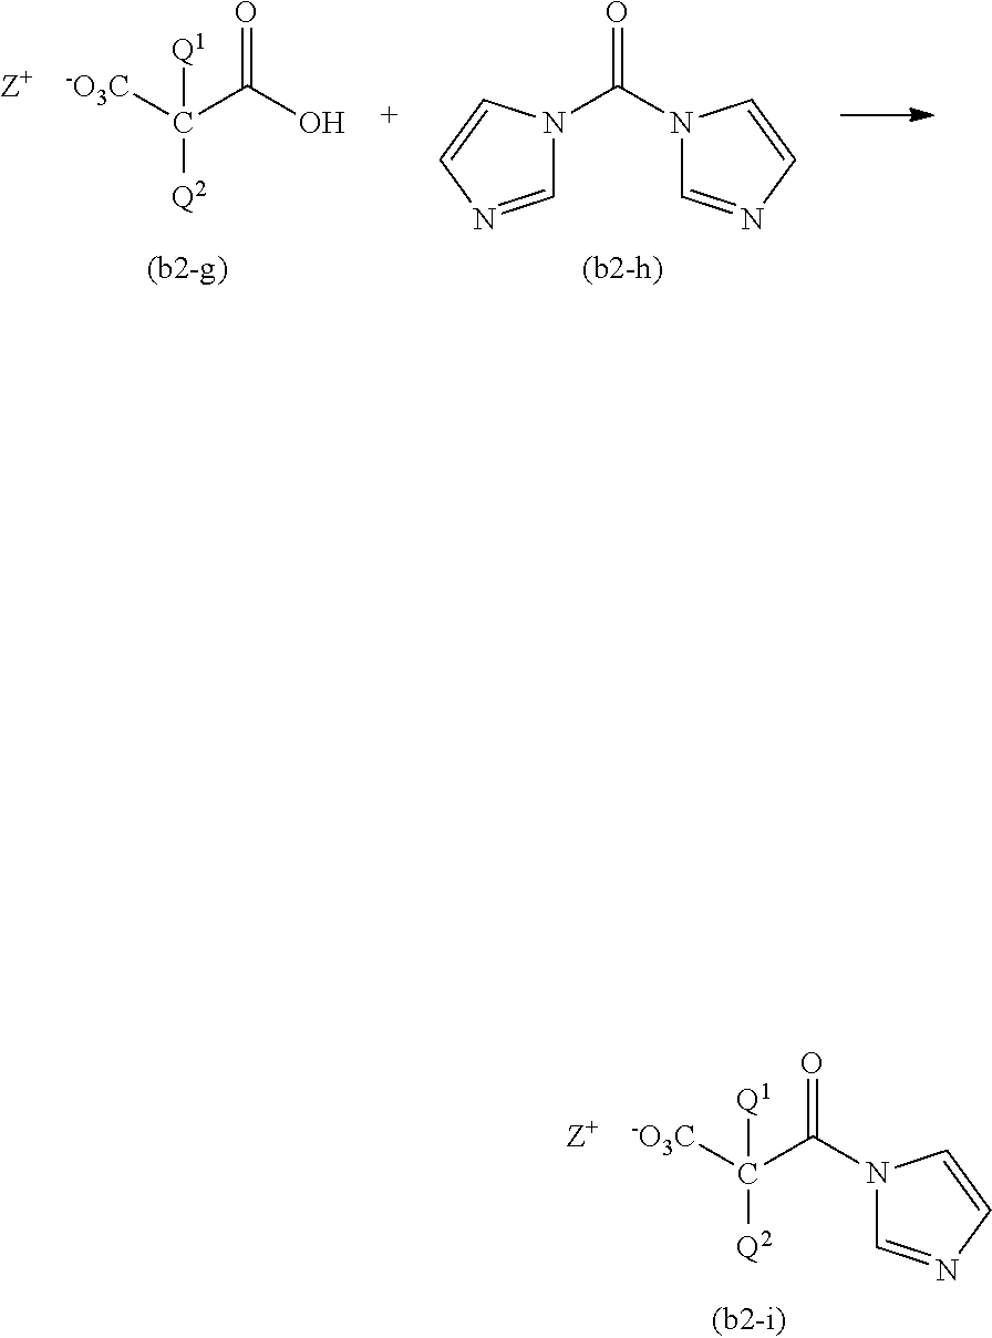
[-O3C]C(C(N1C=NC=C1)=O)([Q2])[Q1].[Z+].[-O3C]C(C(O)=O)([Q2])[Q1].[Z+].N1(C(N2C=NC=C2)=O)C=NC=C1
